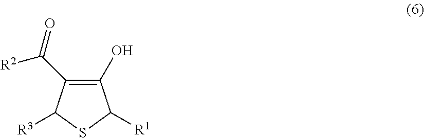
C1(O)=C(C([R2])=O)C([R3])SC1[R1]
